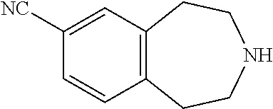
C1=CC2=C(C=C1[NC])CCNCC2
